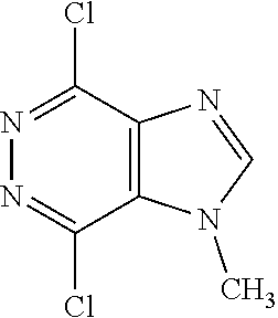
N1=C(Cl)C2=C(C(Cl)=N1)N=CN2C
